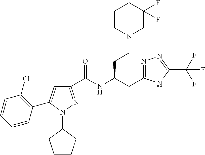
C1(C(NC(CC2=NN=C(C(F)(F)F)N2)CCN2CC(F)(F)CCC2)=O)=NN(C2CCCC2)C(C2=C(Cl)C=CC=C2)=C1
